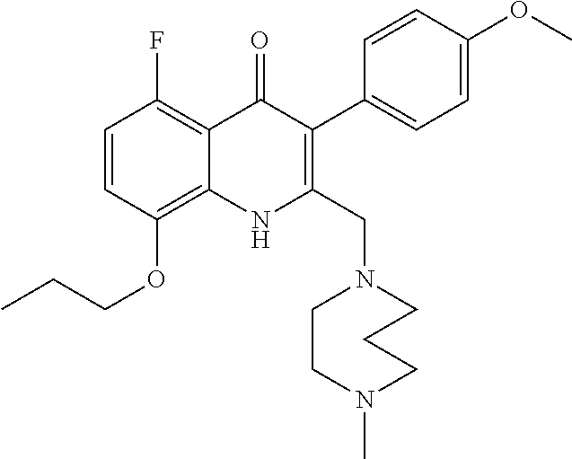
CCCOC1=C2C(=C(F)C=C1)C(=O)C(C1=CC=C(OC)C=C1)=C(CN1CCN(C)CCC1)N2
